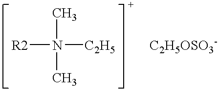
[R2]N([C2H5])(C)C.[C2H5OSO3-]
